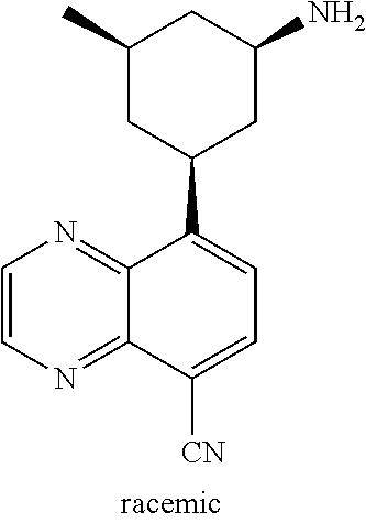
C12=NC=CN=C1C([CN])=CC=C2C1CC(N)CC(C)C1
